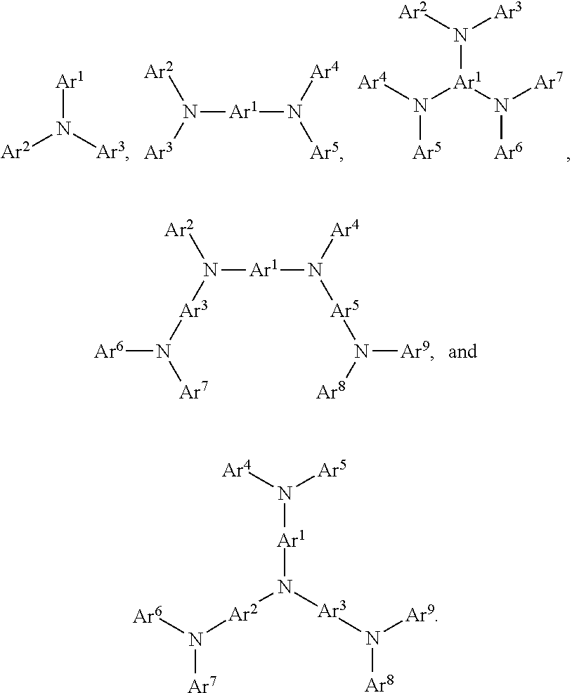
[Ar2]N([Ar3])[Ar1].N([Ar1]N([Ar5])[Ar4])([Ar2])[Ar3].[Ar4]N([Ar1](N([Ar7])[Ar6])N([Ar2])[Ar3])[Ar5].N([Ar1]N([Ar5]N([Ar8])[Ar9])[Ar4])([Ar2])[Ar3]N([Ar7])[Ar6].N([Ar1]N([Ar2]N([Ar6])[Ar7])[Ar3]N([Ar8])[Ar9])([Ar4])[Ar5]
